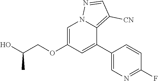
C1(C2=CC(OCC(O)C)=CN3C2=C([CN])C=N3)=CN=C(F)C=C1
